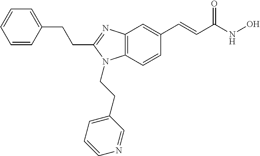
C1=CC(CCC2=NC3=C(N2CCC2=CC=CN=C2)C=CC(C=CC(NO)=O)=C3)=CC=C1
